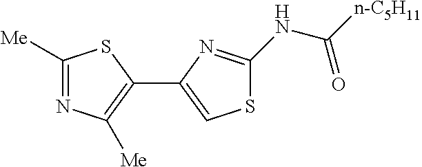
C1([Me])=NC([Me])=C(C2=CSC(NC([n-C5H11])=O)=N2)S1
